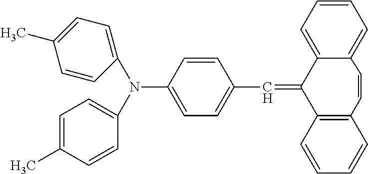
C1=CC(N(C2=CC=C(C=C3C4=C(C=CC=C4)C=CC4=CC=CC=C34)C=C2)C2=CC=C(C)C=C2)=CC=C1C
